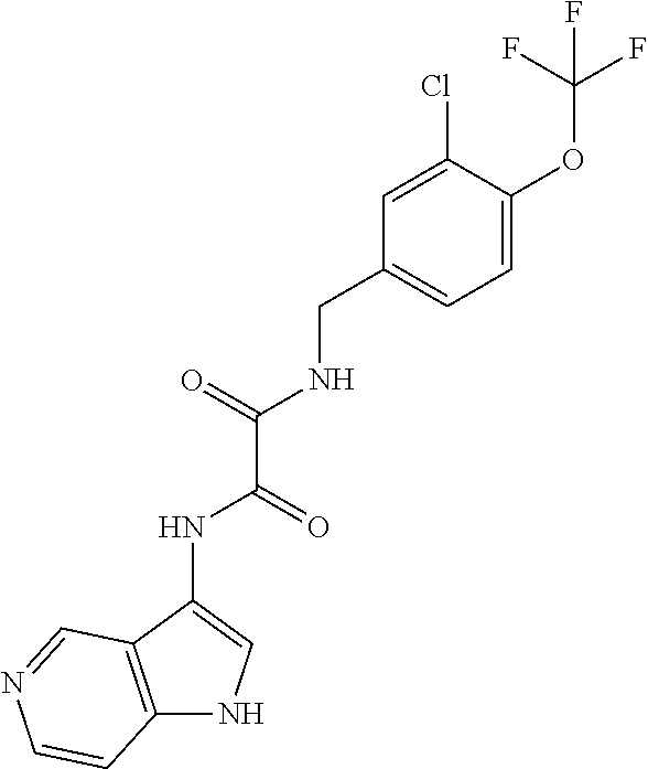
C(NC(C(NC1=CNC2=C1C=NC=C2)=O)=O)C1=CC=C(OC(F)(F)F)C(Cl)=C1
